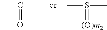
CC(C)=O.CS(C)=[(O)m2]
